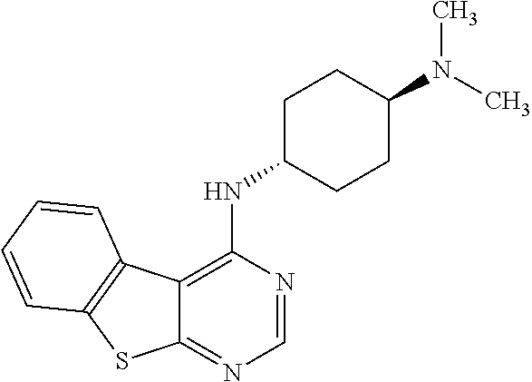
C12=NC=NC(NC3CCC(N(C)C)CC3)=C1C1=C(S2)C=CC=C1
